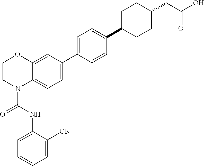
C1=C2C(=CC(C3=CC=C(C4CCC(CC(=O)O)CC4)C=C3)=C1)OCCN2C(NC1=CC=CC=C1[CN])=O
